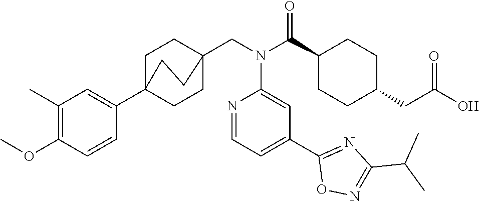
C1(C)=C(OC)C=CC(C23CCC(CN(C(C4CCC(CC(O)=O)CC4)=O)C4=CC(C5=NC(C(C)C)=NO5)=CC=N4)(CC2)CC3)=C1
